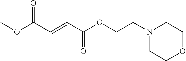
COC(C=CC(OCCN1CCOCC1)=O)=O
